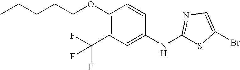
CCCCCOC1=C(C(F)(F)F)C=C(NC2=NC=C(Br)S2)C=C1
